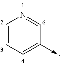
C1=CC=C(->C)C=N1
